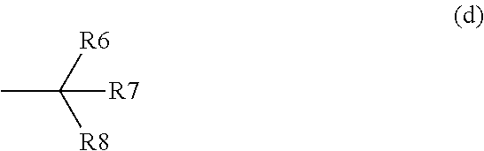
CC([R6])([R8])[R7]
